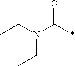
CCN(C(*)=O)CC
